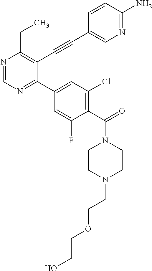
N1=CN=C(C2=CC(Cl)=C(C(=O)N3CCN(CCOCCO)CC3)C(F)=C2)C(C#CC2=CN=C(N)C=C2)=C1CC
